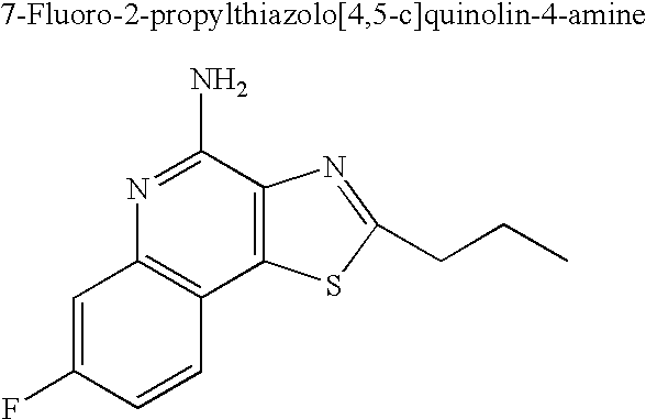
C1=C(F)C=CC2=C1N=C(N)C1=C2SC(CCC)=N1
